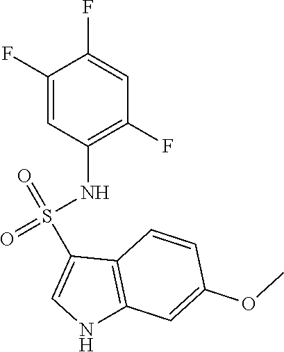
C1(F)=CC(NS(=O)(=O)C2=CNC3=C2C=CC(OC)=C3)=C(F)C=C1F
